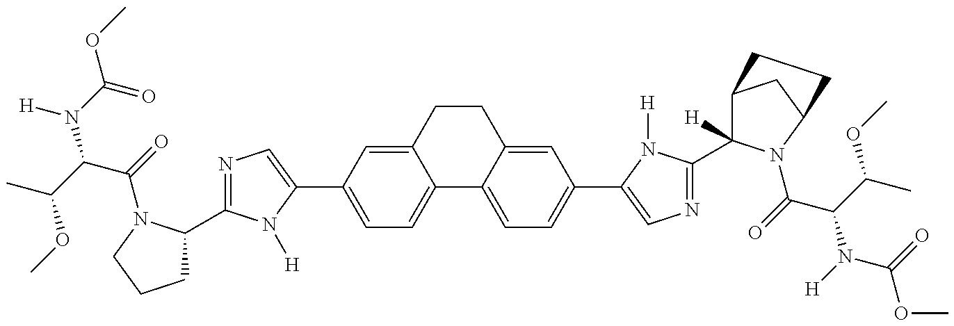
[H]N(C(=O)OC)C(C(C)OC)C(=O)N1C(C2=NC=C(C3=CC=C4C(=C3)CCC3=CC(C5=CN=C(C6([H])C7CC(N6C(C(N(C(OC)=O)[H])C(C)OC)=O)CC7)N5[H])=CC=C43)N2[H])CCC1
